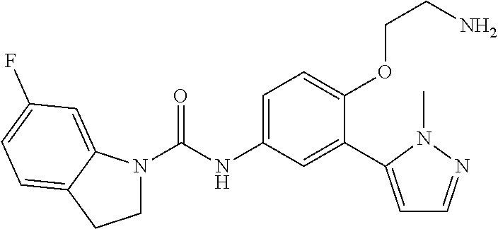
N1(C(=O)NC2=CC=C(OCCN)C(C3=CC=NN3C)=C2)CCC2=CC=C(F)C=C12
